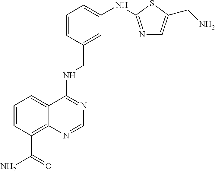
C1=CC(C(N)=O)=C2C(=C1)C(NCC1=CC(NC3=NC=C(CN)S3)=CC=C1)=NC=N2
